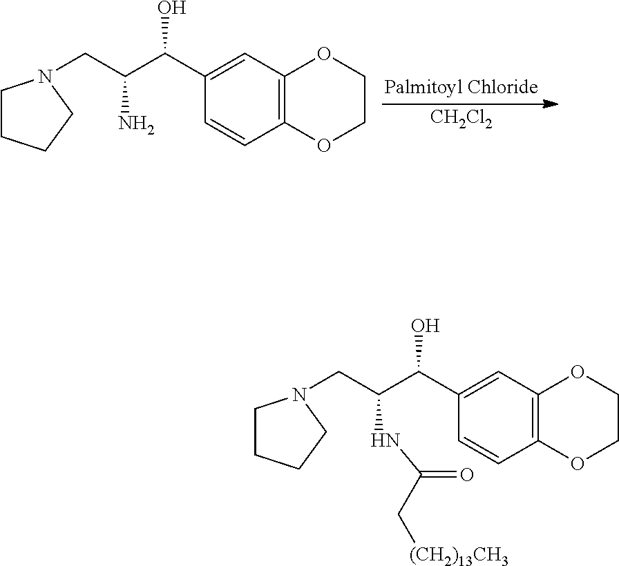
C(C(C(C1=CC2=C(C=C1)OCCO2)O)N)N1CCCC1.[CH2Cl2].C(C(C(C1=CC2=C(C=C1)OCCO2)O)NC(=O)C[(CH2)13CH3])N1CCCC1
